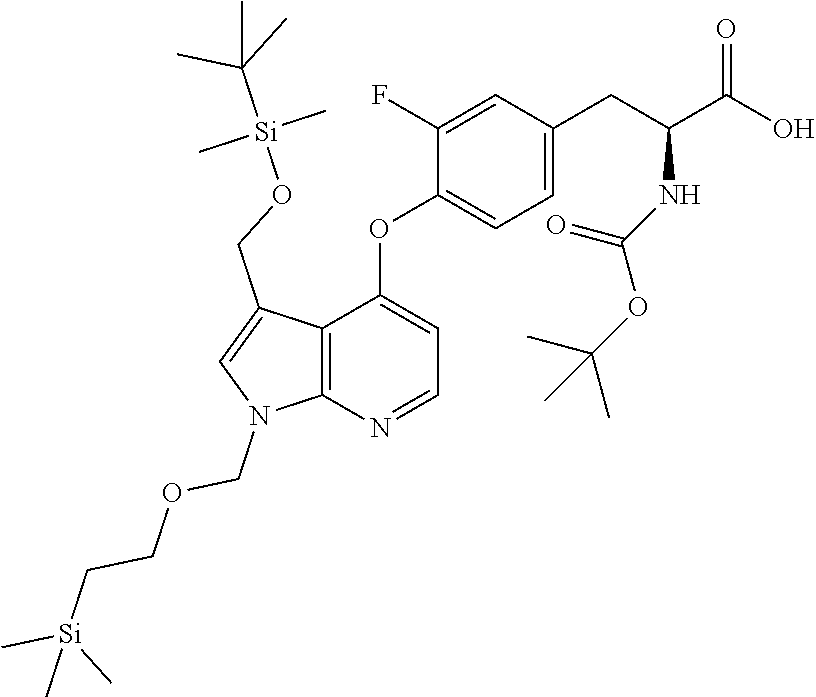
C12=C(N=CC=C1OC1=CC=C(CC(NC(OC(C)(C)C)=O)C(O)=O)C=C1F)N(COCC[Si](C)(C)C)C=C2CO[Si](C(C)(C)C)(C)C
